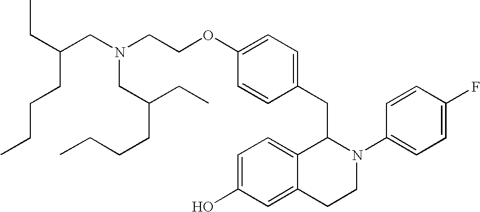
C(C(CN(CCOC1=CC=C(CC2C3=CC=C(O)C=C3CCN2C2=CC=C(F)C=C2)C=C1)CC(CCCC)CC)CCCC)C
